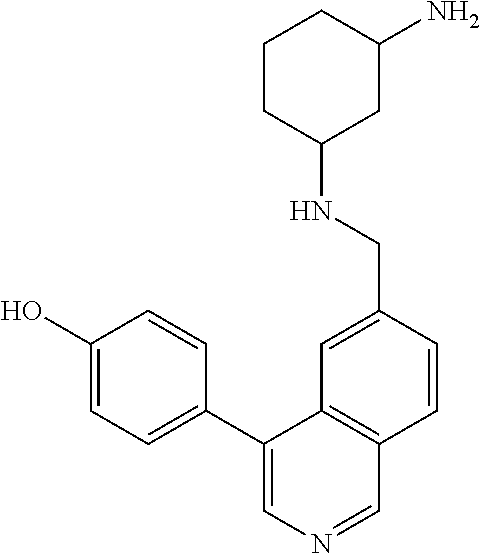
C1(O)=CC=C(C2=CN=CC3=C2C=C(CNC2CC(N)CCC2)C=C3)C=C1
